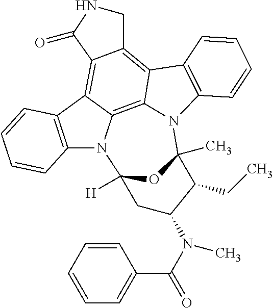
C12=C(C3=C4C(=C5C6=C3N1C1([H])OC(C)(N6C3=C5C=CC=C3)C(CC)C(N(C)C(C3=CC=CC=C3)=O)C1)CNC4=O)C=CC=C2
